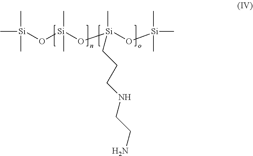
[Si](O[Si](O[Si](C)(C)C)(C)CCCNCCN)(C)(C)O[Si](C)(C)C
